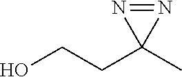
C(CC1(C)N=N1)O
